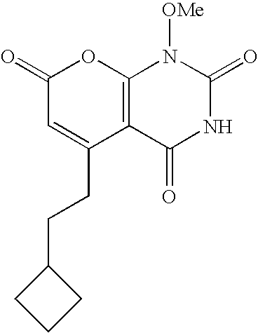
C12=C(C(=O)NC(=O)N1[OMe])C(CCC1CCC1)=CC(=O)O2
